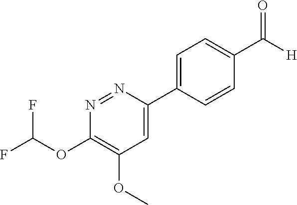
C1=C(C2=CC=C(C(=O)[H])C=C2)N=NC(OC(F)F)=C1OC
